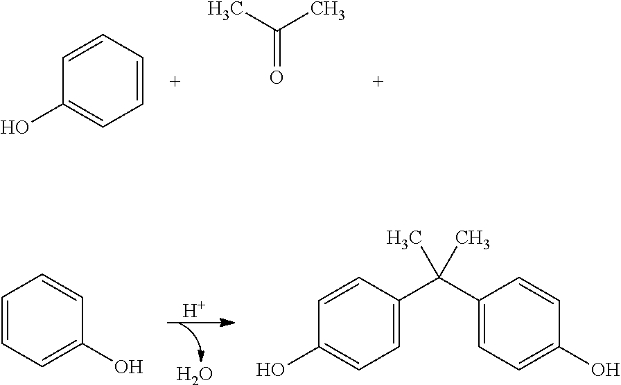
C1=CC=CC(O)=C1.C(=O)(C)C.[H].O.C1=CC=C(O)C=C1.C1(C(C2=CC=C(O)C=C2)(C)C)=CC=C(O)C=C1
